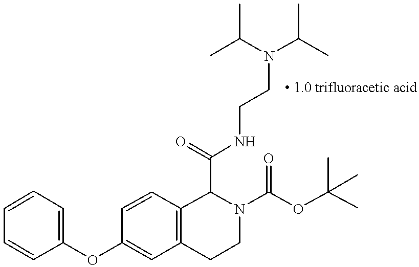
O(C1=CC2=C(C=C1)C(C(=O)NCCN(C(C)C)C(C)C)N(C(=O)OC(C)(C)C)CC2)C1=CC=CC=C1
